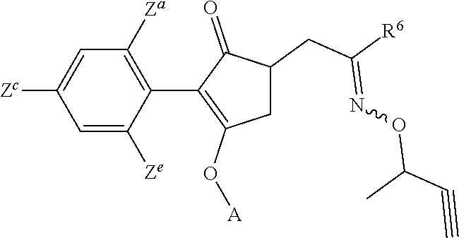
C1=C([Ze])C(C2=C(O[A])CC(CC([R6])=NOC(C#C)C)C2=O)=C([Za])C=C1[Zc]
